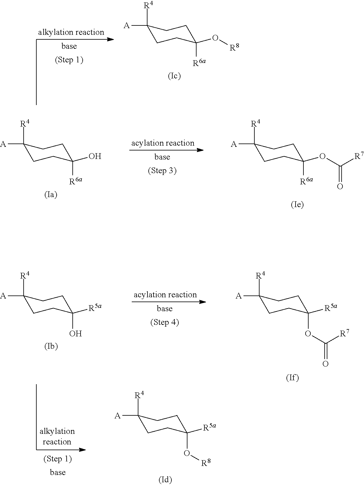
C1([A])([R4])CCC([R6a])(O)CC1.C1([A])([R4])CCC([R6a])(OC([R7])=O)CC1.C1([A])([R4])CCC([R6a])(O[R8])CC1.C1([A])([R4])CCC(O)([R5a])CC1.C1([A])([R4])CCC(OC([R7])=O)([R5a])CC1.C1([A])([R4])CCC(O[R8])([R5a])CC1
